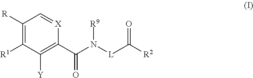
C1([R])=C([R1])C([Y])=C(C(N([L]C([R2])=O)[R9])=O)[X]=C1
